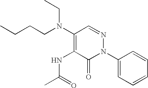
C1(N(CC)CCCC)=C(NC(C)=O)C(=O)N(C2=CC=CC=C2)N=C1
